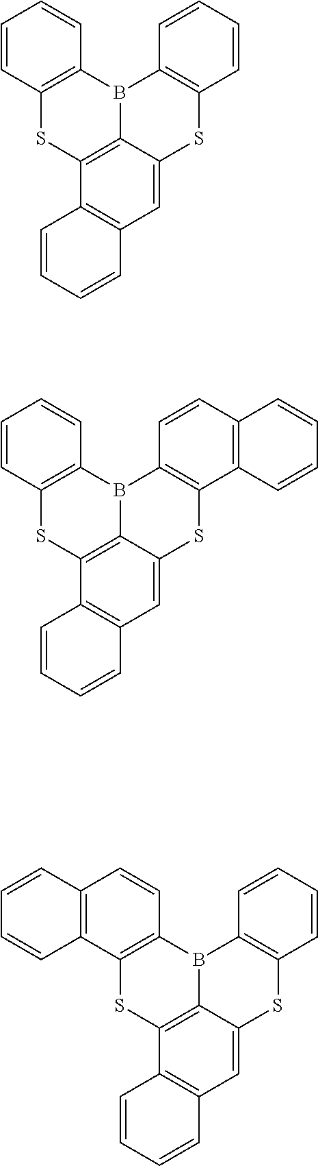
C1=CC2=C(C=C1)B1C3=C(C=CC=C3)SC3=CC4=C(C(=C13)S2)C=CC=C4.C1=CC2=C(C=C1)B1C3=C(C4=C(C=C3)C=CC=C4)SC3=CC4=C(C(=C13)S2)C=CC=C4.C12=C(C3=C(C=C1)B1C4=C(C=CC=C4)SC4=CC5=C(C(=C14)S3)C=CC=C5)C=CC=C2
